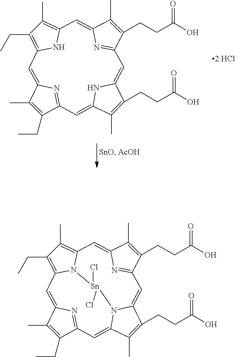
C1(C)=C(CC)C2=NC1=CC1=C(CC)C(C)=C(N1)C=C1C(C)=C(CCC(O)=O)C(=N1)C=C1C(CCC(O)=O)=C(C)C(=C2)N1.C1(C)=C(CC)C2=NC1=CC1=C(CC)C(C)=C3N1[Sn](Cl)(Cl)N1C(=CC4=NC(=C3)C(C)=C4CCC(O)=O)C(CCC(O)=O)=C(C)C1=C2
